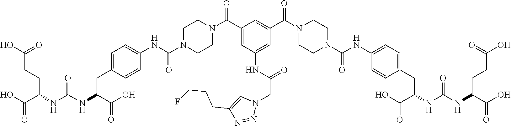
C1=C(CC(NC(NC(C(O)=O)CCC(O)=O)=O)C(O)=O)C=CC(NC(N2CCN(C(C3=CC(NC(CN4C=C(CCCF)N=N4)=O)=CC(C(N4CCN(C(NC5=CC=C(CC(C(O)=O)NC(NC(C(O)=O)CCC(O)=O)=O)C=C5)=O)CC4)=O)=C3)=O)CC2)=O)=C1
